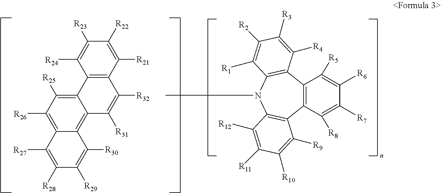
C1([R6])=C([R5])C2=C(C([R8])=C1[R7])C1=C(N(C)C3=C2C([R4])=C([R3])C([R2])=C3[R1])C([R12])=C([R11])C([R10])=C1[R9].C1([R23])=C([R24])C2=C(C([R21])=C1[R22])C([R32])=C([R31])C1=C3C(=C([R26])C([R25])=C21)C([R27])=C([R28])C([R29])=C3[R30]
